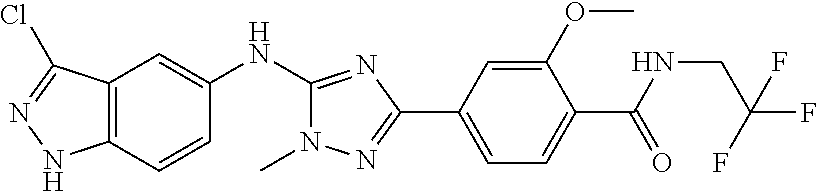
C12=C(C=CC(NC3=NC(C4=CC=C(C(NCC(F)(F)F)=O)C(OC)=C4)=NN3C)=C1)NN=C2Cl
